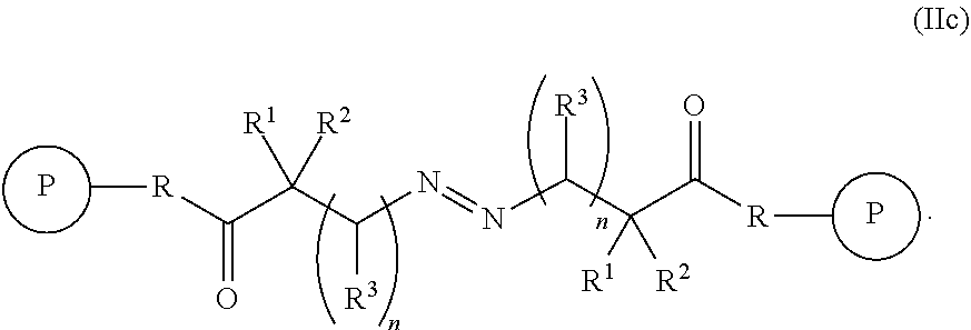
P.C[R]C(C(C(N=NC(C(C([R]C)=O)([R1])[R2])[R3])[R3])([R1])[R2])=O.P
